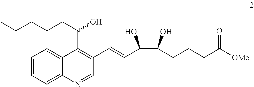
C1=NC2=CC=CC=C2C(C(CCCCC)O)=C1C=CC(O)C(O)CCCC([OMe])=O
